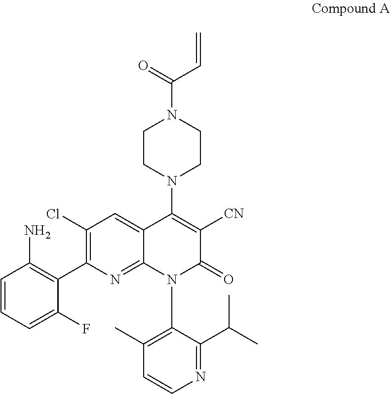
NC1=C(C2=C(Cl)C=C3C(=N2)N(C2=C(C)C=CN=C2C(C)C)C(=O)C([CN])=C3N2CCN(C(=O)C=C)CC2)C(F)=CC=C1
